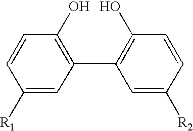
C1([R1])=CC(C2=C(O)C=CC([R2])=C2)=C(O)C=C1
